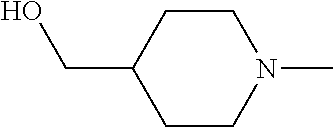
C1CN(C)CCC1CO
